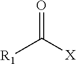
[R1]C([X])=O
